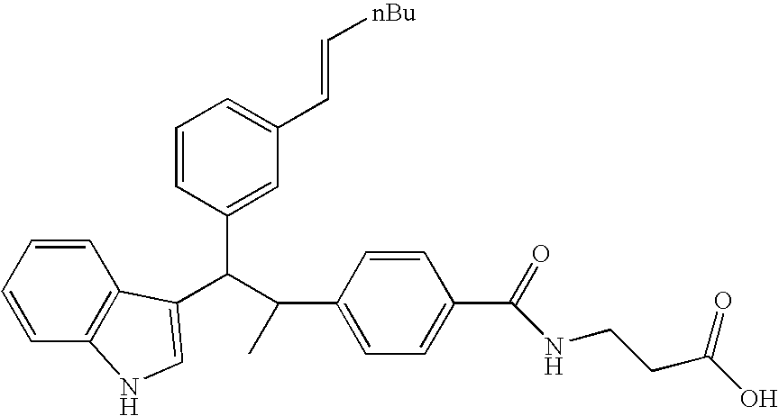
C1=CC(C(C(C2=CC=C(C(=O)NCCC(O)=O)C=C2)C)C2=CNC3=C2C=CC=C3)=CC(C=C[nBu])=C1
